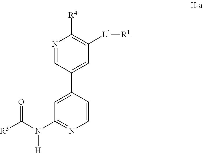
C1(C2=CC(N(C([R3])=O)[H])=NC=C2)=CC([L1][R1])=C([R4])N=C1
